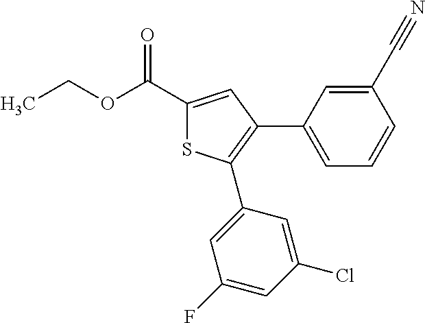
CCOC(C1=CC(C2=CC=CC(C#N)=C2)=C(C2=CC(F)=CC(Cl)=C2)S1)=O
